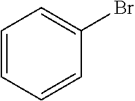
C1=CC=CC(Br)=C1
